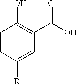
C1=CC([R])=CC(C(O)=O)=C1O
